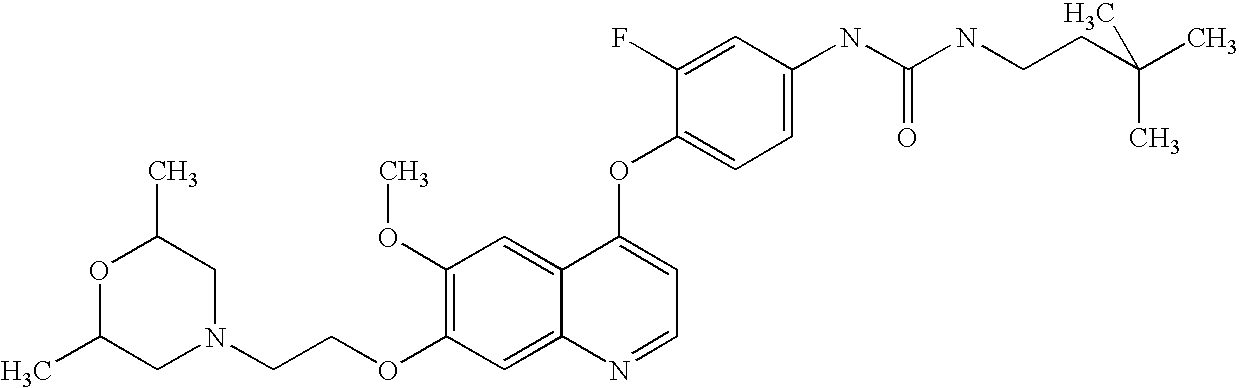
C1=C(F)C(OC2=CC=NC3=CC(OCCN4CC(C)OC(C)C4)=C(OC)C=C23)=CC=C1NC(NCCC(C)(C)C)=O
